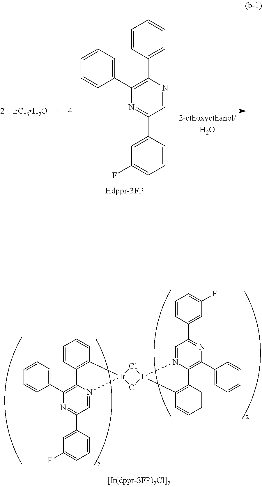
C1(C2=C3N(=CC(C4=CC(F)=CC=C4)=N2)[Ir]2(C4=C3C=CC=C4)Cl[Ir]3(Cl2)N2=CC(C4=CC(F)=CC=C4)=NC(C4=CC=CC=C4)=C2C2=C3C=CC=C2)=CC=CC=C1.C1(C2=C(C3=CC=CC=C3)N=CC(C3=CC(F)=CC=C3)=N2)=CC=CC=C1.[IrCl3H2O]
